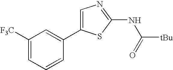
C1([F3C])=CC=CC(C2=CN=C(NC([tBu])=O)S2)=C1
